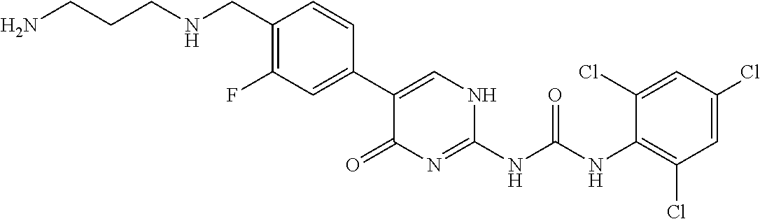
C1(C2=CC(F)=C(CNCCCN)C=C2)=CNC(NC(NC2=C(Cl)C=C(Cl)C=C2Cl)=O)=NC1=O
